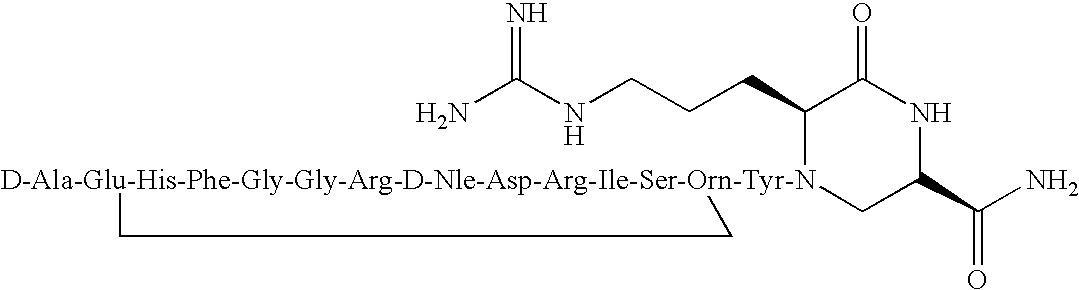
NC(NCCCC1[D-Ala-Glu-His-Phe-Gly-Gly-Arg-D-Nle-Asp-Arg-Ile-Ser-Orn-Tyr-N]2(CC(C(N)=O)NC1=O)CC2)=N
